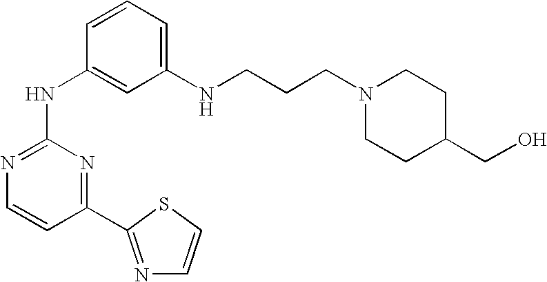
N1=C(NC2=CC(NCCCN3CCC(CO)CC3)=CC=C2)N=C(C2=NC=CS2)C=C1
